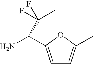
C1=C(C(N)C(F)(C)F)OC(C)=C1
